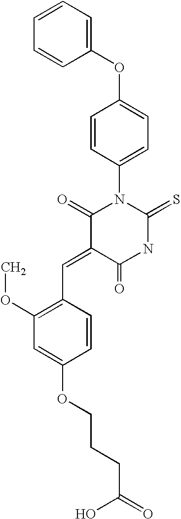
C1(OC2=CC=C(N3C(=O)C(=CC4=C(OC)C=C(OCCCC(=O)O)C=C4)C(=O)NC3=S)C=C2)=CC=CC=C1
